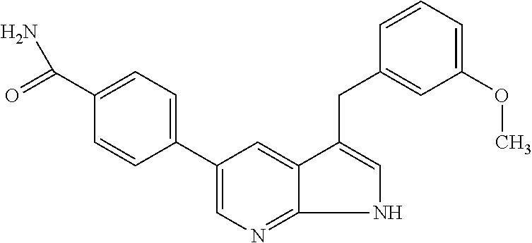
C1(C2=CC=C(C(=O)N)C=C2)=CN=C2NC=C(CC3=CC(OC)=CC=C3)C2=C1
